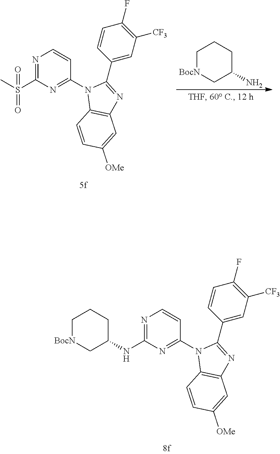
N1=C(NC2CCC[BocN]C2)N=C(N2C3=C(N=C2C2=CC([CF3])=C(F)C=C2)C=C([OMe])C=C3)C=C1.C1[BocN]CC(N)CC1.N1=C(S(C)(=O)=O)N=C(N2C3=C(N=C2C2=CC([CF3])=C(F)C=C2)C=C([OMe])C=C3)C=C1
